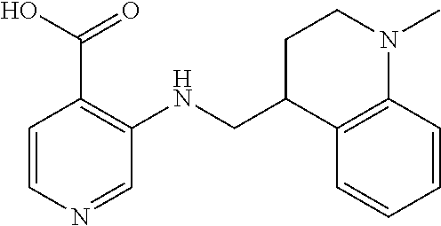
C1=CN=CC(NCC2C3=C(N(C)CC2)C=CC=C3)=C1C(O)=O
